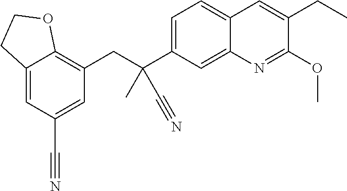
C(C1=CC2=CC=C(C(CC3=C4C(=CC(C#N)=C3)CCO4)(C)C#N)C=C2N=C1OC)C
